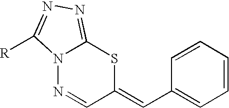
N12N=CC(=CC3=CC=CC=C3)SC1=NN=C2[R]
